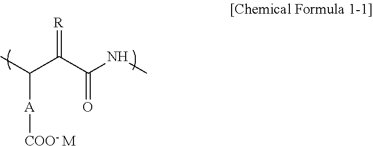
CC(C(C(NC)=O)=[R])[A][COO- M]
